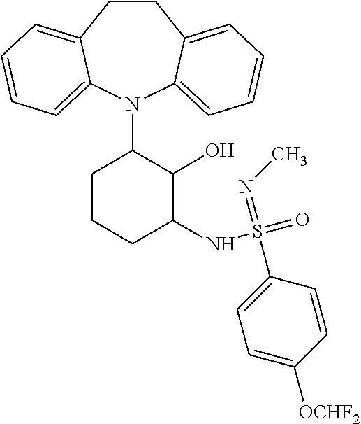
C1CC2=CC=CC=C2N(C2CCCC(NS(=O)(=NC)C3=CC=C([OCHF2])C=C3)C2O)C2=CC=CC=C12
